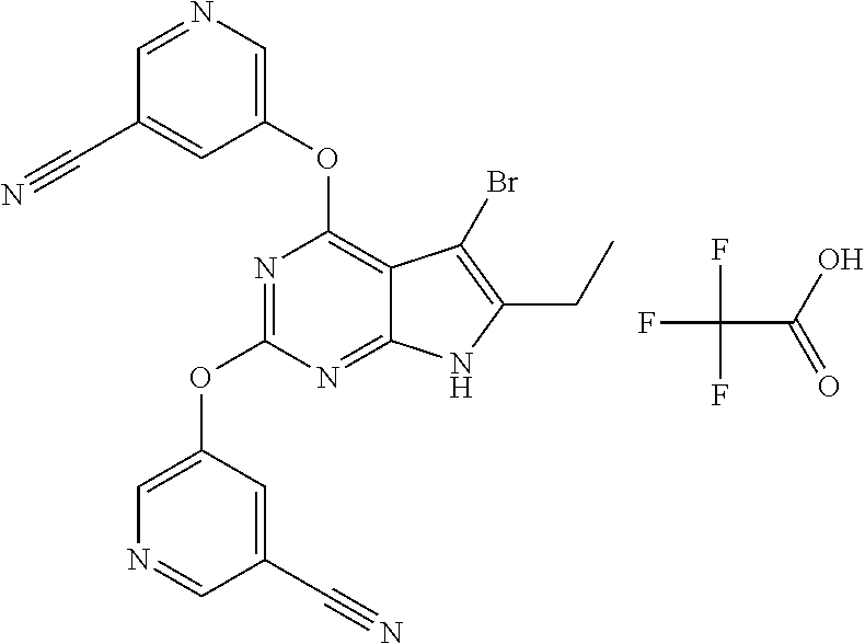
C12=NC(OC3=CN=CC(C#N)=C3)=NC(OC3=CN=CC(C#N)=C3)=C1C(Br)=C(CC)N2.C(C(F)(F)F)(=O)O
